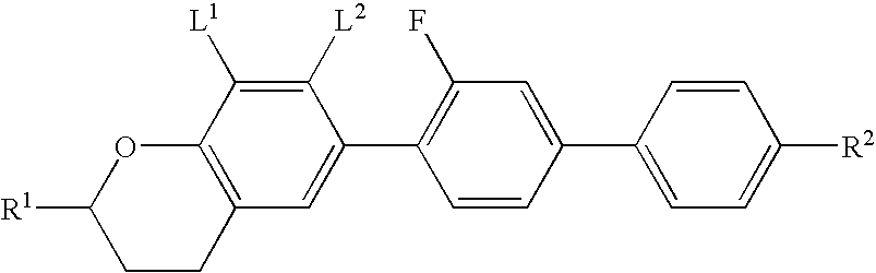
C1([R1])CCC2=C(O1)C([L1])=C([L2])C(C1=C(F)C=C(C3=CC=C([R2])C=C3)C=C1)=C2
